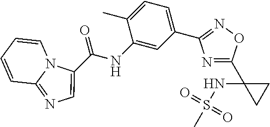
C1=CC=CC2=NC=C(C(NC3=CC(C4=NOC(C5(NS(=O)(=O)C)CC5)=N4)=CC=C3C)=O)N12
